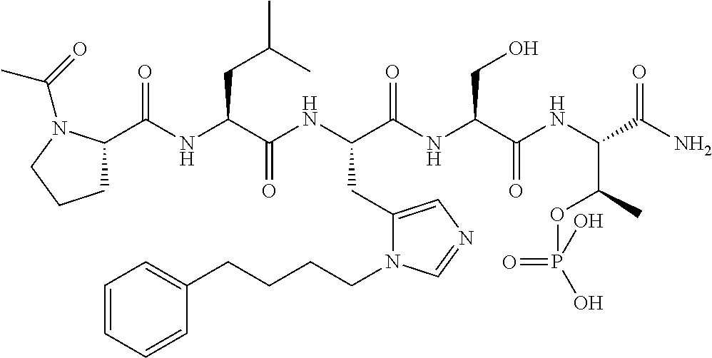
C1C(C(NC(C(NC(C(NC(C(NC(C(N)=O)C(C)OP(=O)(O)O)=O)CO)=O)CC2=CN=CN2CCCCC2=CC=CC=C2)=O)CC(C)C)=O)N(C(=O)C)CC1
